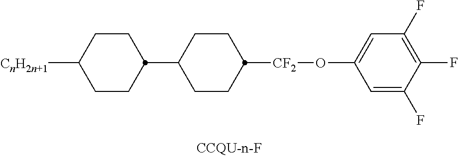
[CnH2n+1]C1CCC(C2CCC([CF2]OC3=CC(F)=C(F)C(F)=C3)CC2)CC1
